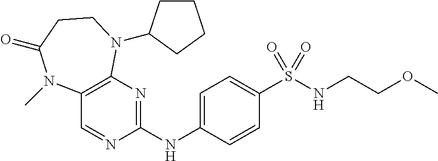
C12=C(N=C(NC3=CC=C(S(NCCOC)(=O)=O)C=C3)N=C1)N(C1CCCC1)CCC(=O)N2C
